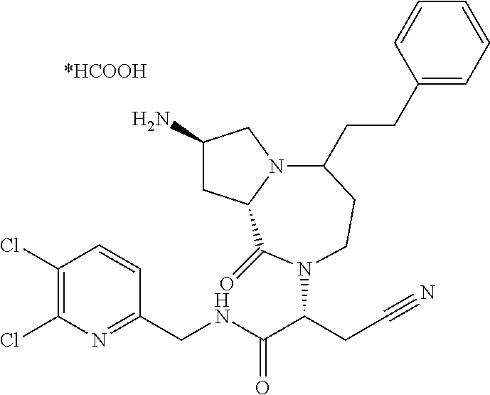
C1(N)CC2N(C1)C(CCC1=CC=CC=C1)CCN(C(CC#N)C(NCC1=NC(Cl)=C(Cl)C=C1)=O)C2=O
